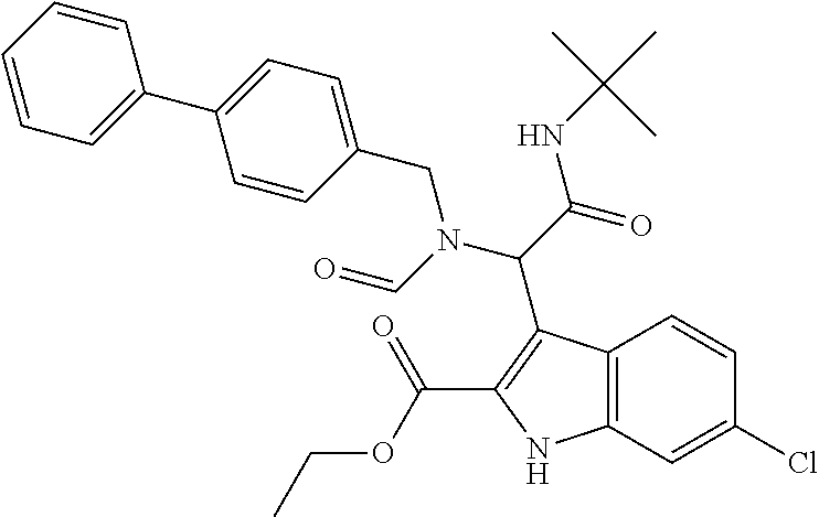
O=CN(C(C(=O)NC(C)(C)C)C1=C(C(OCC)=O)NC2=C1C=CC(Cl)=C2)CC1=CC=C(C2=CC=CC=C2)C=C1
